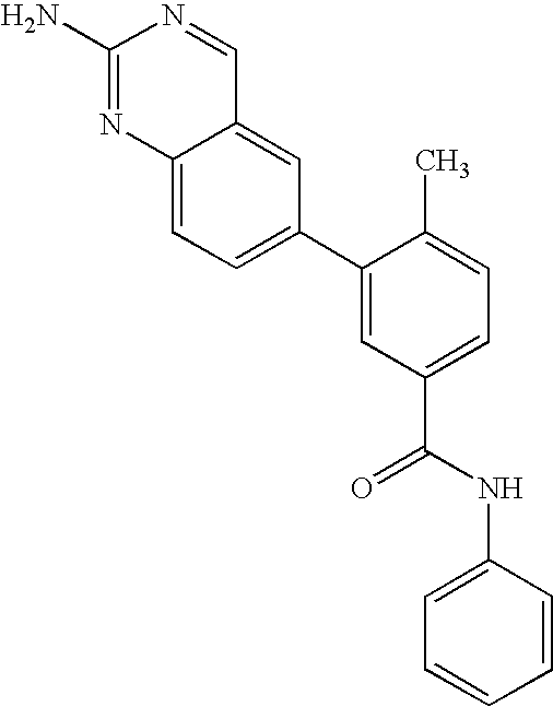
C12=CC(C3=CC(C(NC4=CC=CC=C4)=O)=CC=C3C)=CC=C1N=C(N)N=C2
